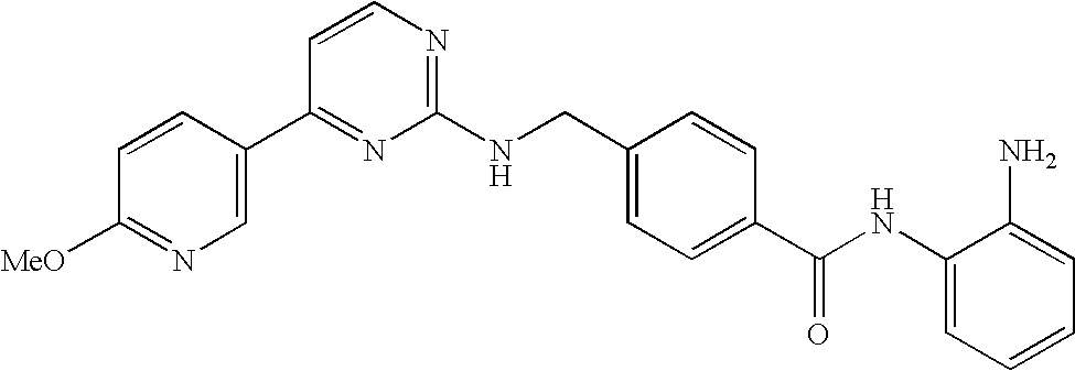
C1(NCC2=CC=C(C(NC3=CC=CC=C3N)=O)C=C2)=NC=CC(C2=CN=C([MeO])C=C2)=N1
